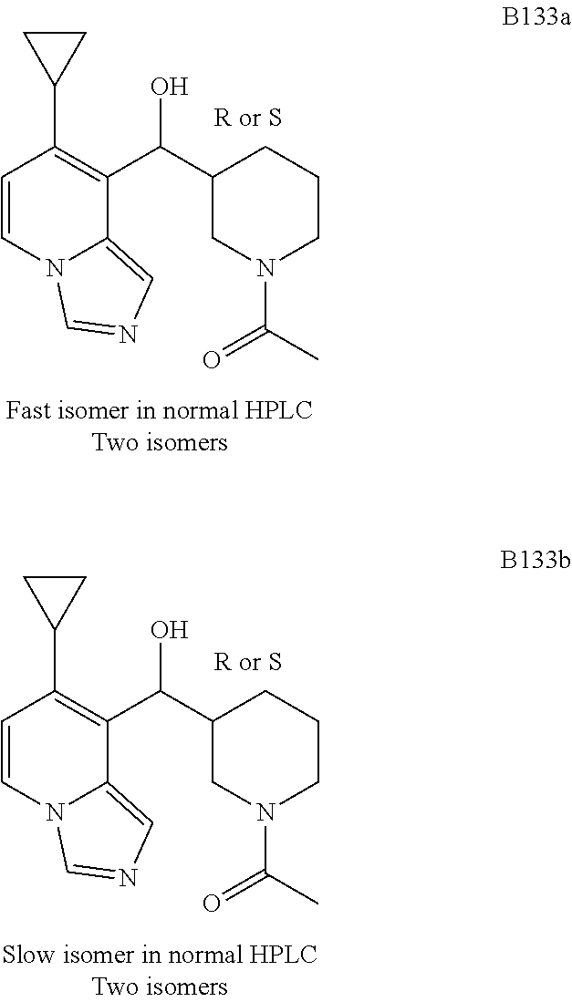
C1(C2=C(C(C3CN(C(C)=O)CCC3)O)C3=CN=CN3C=C2)CC1.C1(C2=C(C(C3CN(C(C)=O)CCC3)O)C3=CN=CN3C=C2)CC1
